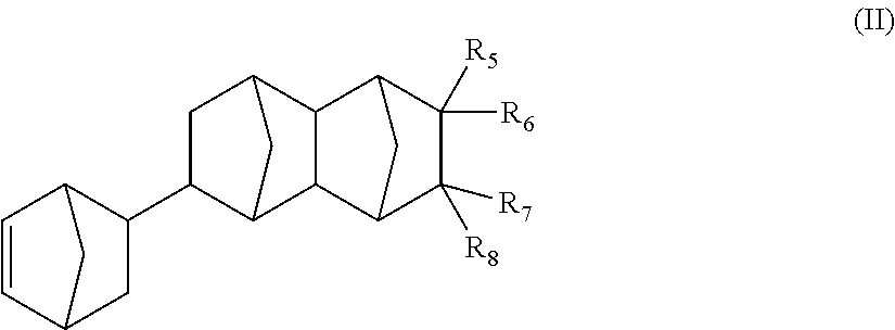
C12C3C(C(C1)CC2C1C2C=CC(C1)C2)C1C([R6])([R5])C([R7])([R8])C3C1
